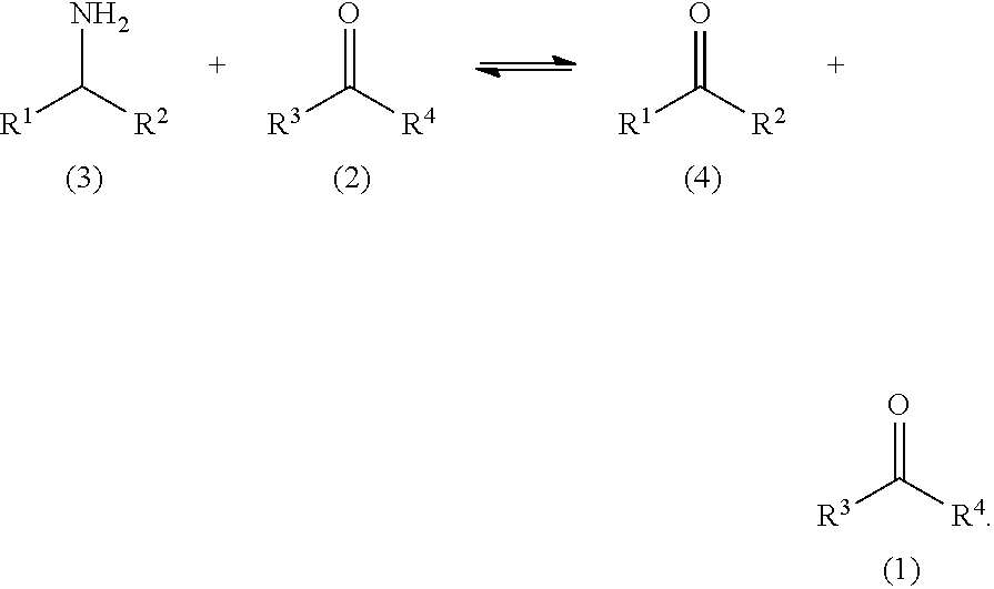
[R1]C([R2])N.[R3]C([R4])=O.[R1]C([R2])=O.[R3]C([R4])=O
